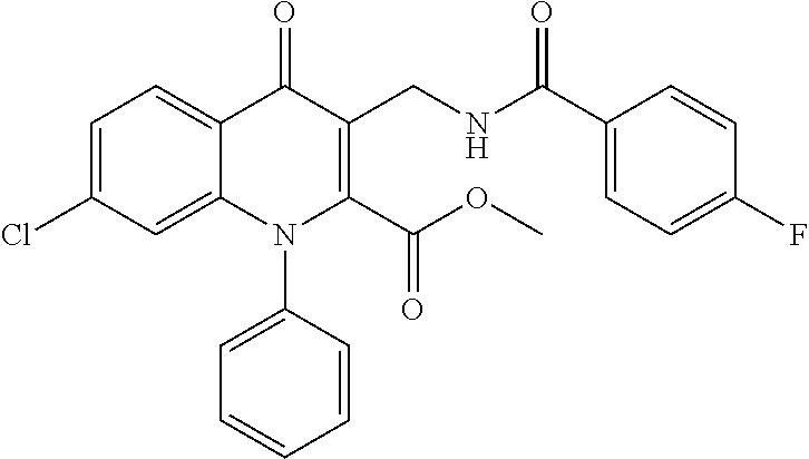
C1=C(Cl)C=C2C(=C1)C(=O)C(CNC(C1=CC=C(F)C=C1)=O)=C(C(OC)=O)N2C1=CC=CC=C1
